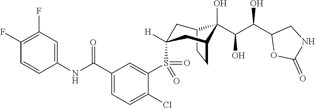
C12CCC(CC(S(C3=CC(C(NC4=CC(F)=C(F)C=C4)=O)=CC=C3Cl)(=O)=O)([H])C1)C2(O)C(C(C1OC(=O)NC1)O)O
